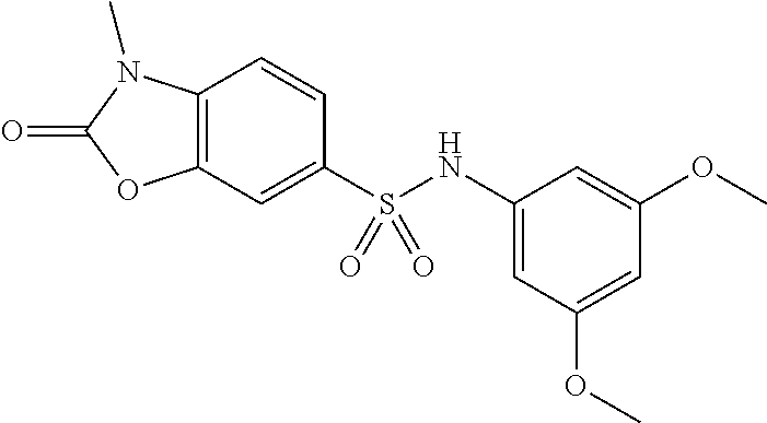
C1=CC2=C(C=C1S(NC1=CC(OC)=CC(OC)=C1)(=O)=O)OC(=O)N2C
